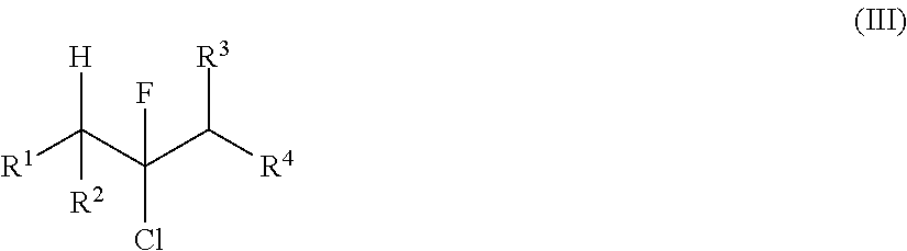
[H]C(C(C([R4])[R3])(F)Cl)([R1])[R2]
